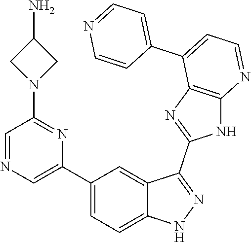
C1(C2=CC=C3C(=C2)C(C2=NC4=C(N2)N=CC=C4C2=CC=NC=C2)=NN3)=CN=CC(N2CC(N)C2)=N1
